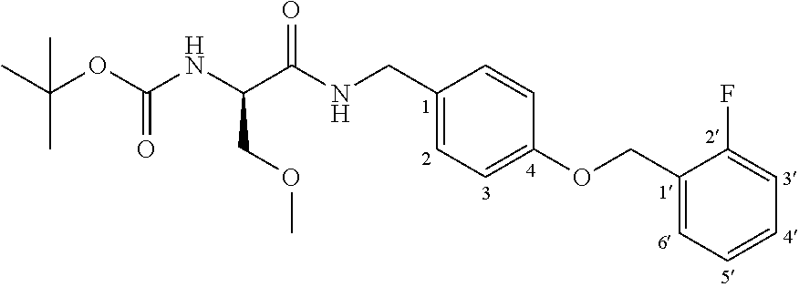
C1=C(CNC(C(NC(OC(C)(C)C)=O)COC)=O)C=CC(OCC2=CC=CC=C2F)=C1
